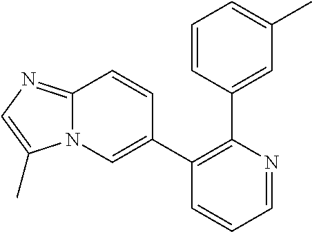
C1(C2=CN3C(=NC=C3C)C=C2)=C(C2=CC(C)=CC=C2)N=CC=C1
